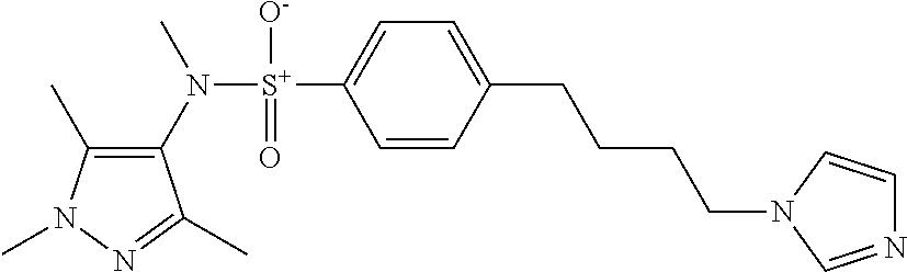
C1(C)=C(N([S+](C2=CC=C(CCCCN3C=CN=C3)C=C2)([O-])=O)C)C(C)=NN1C
